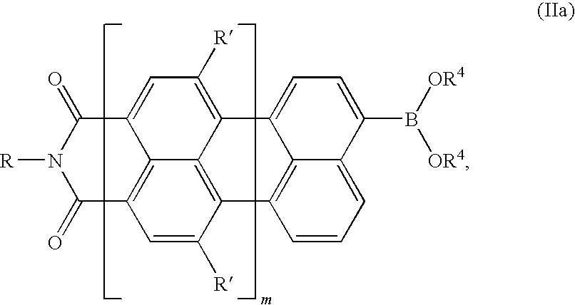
C1(=O)C2=C3C(=CC([R])=C4C3=C(C([R])=C2)C2=C3C4=CC=C(B([OR4])[OR4])C3=CC=C2)C(=O)N1[R]
